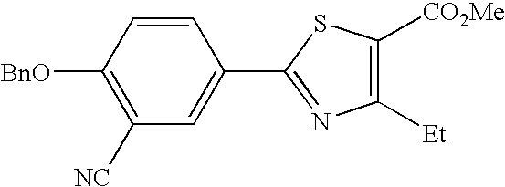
C1([NC])=C([BnO])C=CC(C2=NC([Et])=C([CO2Me])S2)=C1
